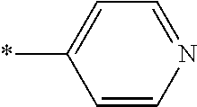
C1=CN=CC=C1*
